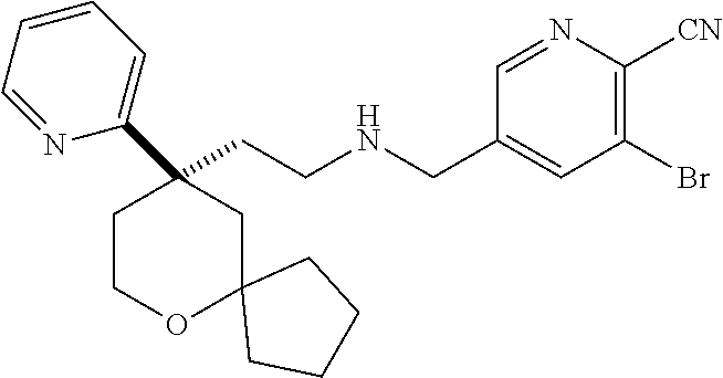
C(CNCC1=CC(Br)=C([CN])N=C1)C1(C2=CC=CC=N2)CCOC2(C1)CCCC2
